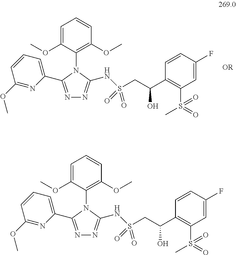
C1=C(OC)C(N2C(C3=CC=CC(OC)=N3)=NN=C2NS(CC(C2=C(S(=O)(C)=O)C=C(F)C=C2)O)(=O)=O)=C(OC)C=C1.C1=C(OC)C(N2C(C3=CC=CC(OC)=N3)=NN=C2NS(CC(C2=C(S(=O)(C)=O)C=C(F)C=C2)O)(=O)=O)=C(OC)C=C1
